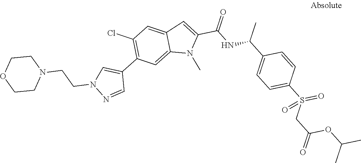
C12=CC(C3=CN(CCN4CCOCC4)N=C3)=C(Cl)C=C1C=C(C(NC(C)C1=CC=C(S(CC(=O)OC(C)C)(=O)=O)C=C1)=O)N2C
